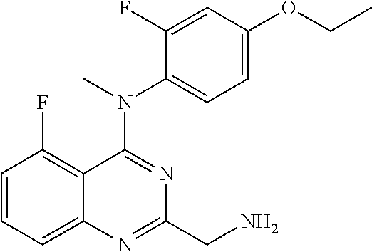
C1=CC=C2C(=C1F)C(N(C)C1=CC=C(OCC)C=C1F)=NC(CN)=N2
